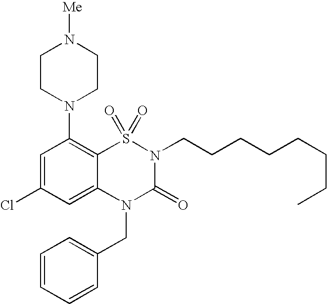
C1=C(Cl)C=C2C(=C1N1CCN([Me])CC1)S(=O)(=O)N(CCCCCCCC)C(=O)N2CC1=CC=CC=C1
